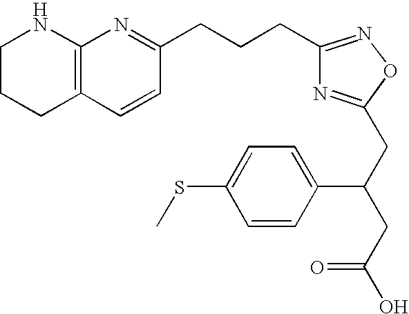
C1CCC2=C(N1)N=C(CCCC1=NOC(CC(CC(O)=O)C3=CC=C(SC)C=C3)=N1)C=C2
